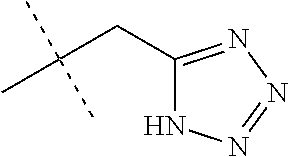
C(C1=NN=NN1)C(C)(C)C
